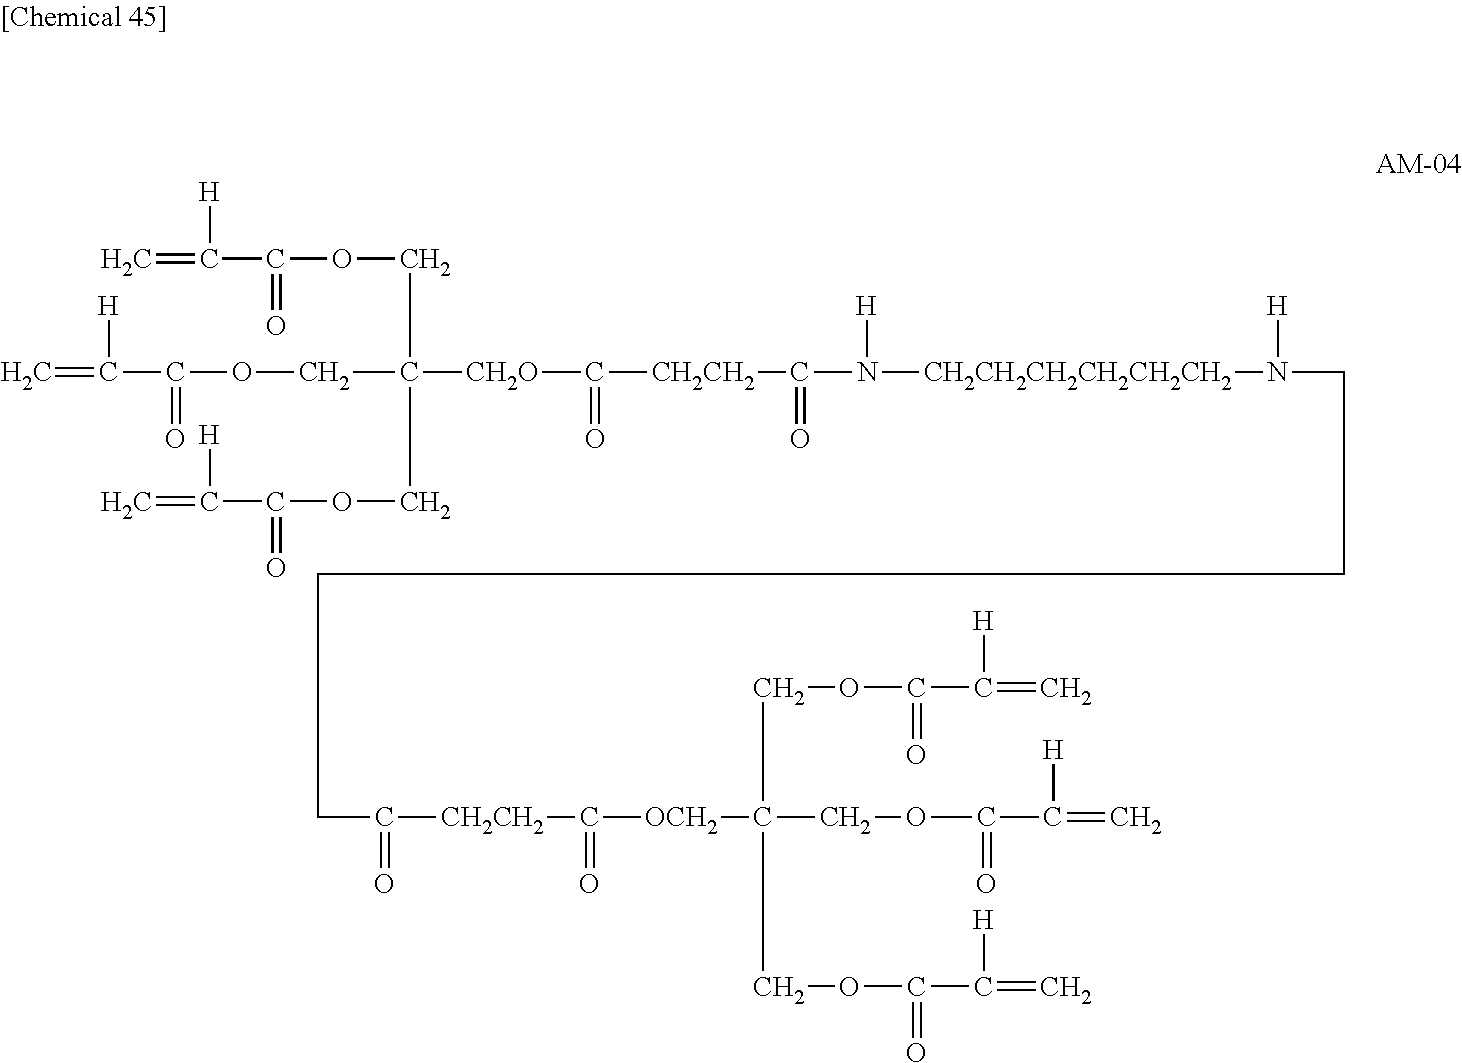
C=C(C(OCC(COC(C(=C)[H])=O)(COC(C(=C)[H])=O)[CH2O]C([CH2CH2]C(N([CH2CH2CH2CH2CH2CH2]N(CCCCC([CH2CH2]C([OCH2]C(COC(C(=C)[H])=O)(COC(=O)C(=C)[H])COC(C(=C)[H])=O)=O)=O)[H])[H])=O)=O)=O)[H]
